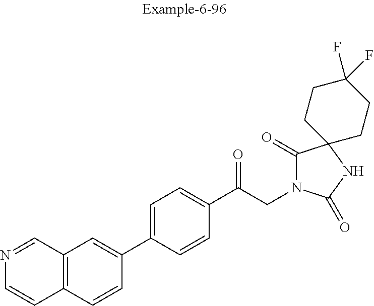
N1=CC2=C(C=C1)C=CC(C1=CC=C(C(CN3C(=O)C4(NC3=O)CCC(F)(F)CC4)=O)C=C1)=C2
